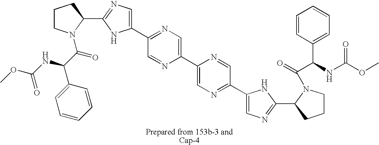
C1CN(C(C(C2=CC=CC=C2)NC(OC)=O)=O)C(C2=NC=C(C3=NC=C(C4=CN=C(C5=CN=C(C6N(C(=O)C(NC(OC)=O)C7=CC=CC=C7)CCC6)N5)C=N4)N=C3)N2)C1
